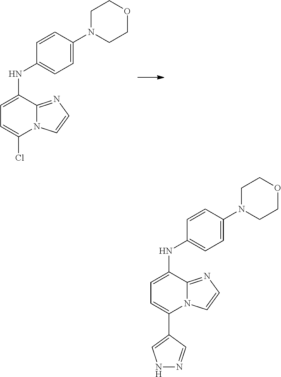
C1N(C2=CC=C(NC3=CC=C(Cl)N4C3=NC=C4)C=C2)CCOC1.C1N(C2=CC=C(NC3=CC=C(C4=CNN=C4)N4C3=NC=C4)C=C2)CCOC1
